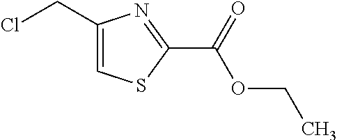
C1(CCl)=CSC(C(=O)OCC)=N1
